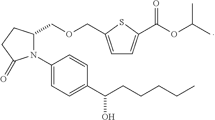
C1(COCC2=CC=C(C(OC(C)C)=O)S2)N(C2=CC=C(C(CCCCC)O)C=C2)C(=O)CC1
